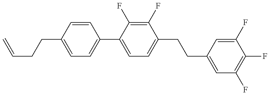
C1=C(CCC=C)C=CC(C2=CC=C(CCC3=CC(F)=C(F)C(F)=C3)C(F)=C2F)=C1
